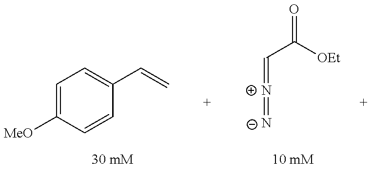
C1=C([MeO])C=CC(C=C)=C1.[N+](=CC(=O)[OEt])=[N-]
